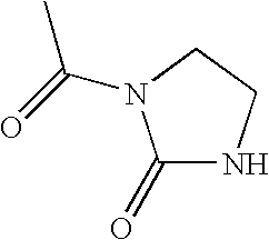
CC(=O)N1C(=O)NCC1
